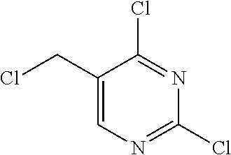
C1(CCl)=CN=C(Cl)N=C1Cl
